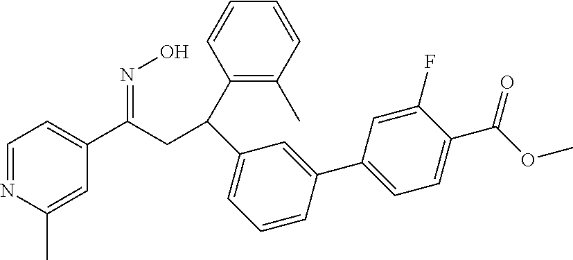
C1=NC(C)=CC(C(CC(C2=C(C)C=CC=C2)C2=CC=CC(C3=CC=C(C(OC)=O)C(F)=C3)=C2)=NO)=C1
